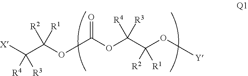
[X]C(C(OC(OC(C(O[Y])([R2])[R1])([R3])[R4])=O)([R1])[R2])([R4])[R3]
